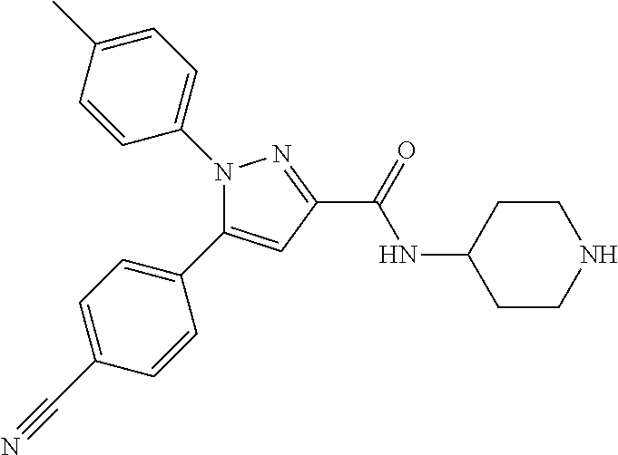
N1(C2=CC=C(C)C=C2)N=C(C(=O)NC2CCNCC2)C=C1C1=CC=C(C#N)C=C1
